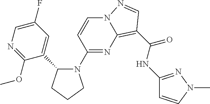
C1=CC(N2C(C3=CC(F)=CN=C3OC)CCC2)=NC2=C(C(NC3=NN(C)C=C3)=O)C=NN12
